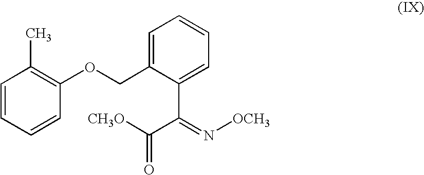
C1=CC=CC(OCC2=CC=CC=C2C(=N[OCH3])C([CH3O])=O)=C1C
